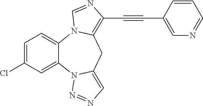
C1=C(Cl)C=C2C(=C1)N1C(=C(C#CC3=CN=CC=C3)N=C1)CC1=CN=NN21
